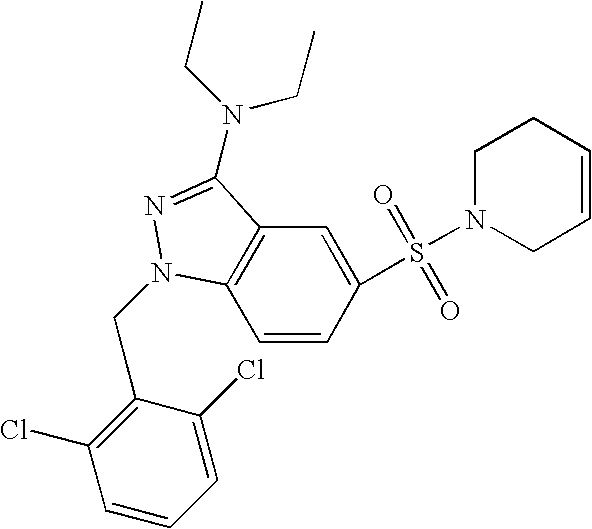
C1=CC(S(=O)(=O)N2CC=CCC2)=CC2=C1N(CC1=C(Cl)C=CC=C1Cl)N=C2N(CC)CC
